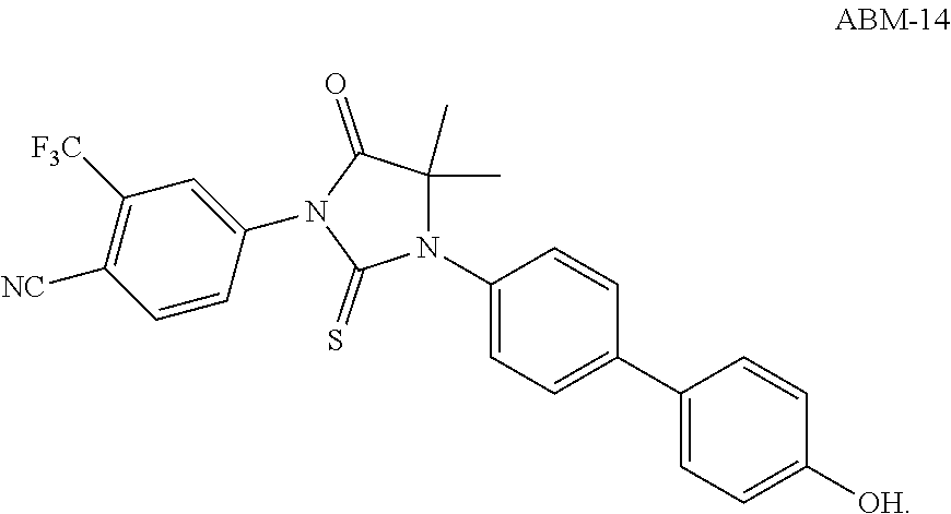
N1(C2=CC=C(C3=CC=C([OH])C=C3)C=C2)C(C)(C)C(=O)N(C2=CC([F3C])=C([NC])C=C2)C1=S
